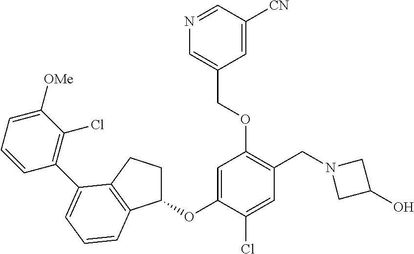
C1=C(OC2CCC3=C2C=CC=C3C2=C(Cl)C([OMe])=CC=C2)C(Cl)=CC(CN2CC(O)C2)=C1OCC1=CN=CC([CN])=C1
